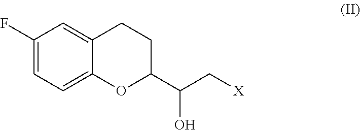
C1(F)=CC=C2C(=C1)CCC(C(C[X])O)O2
